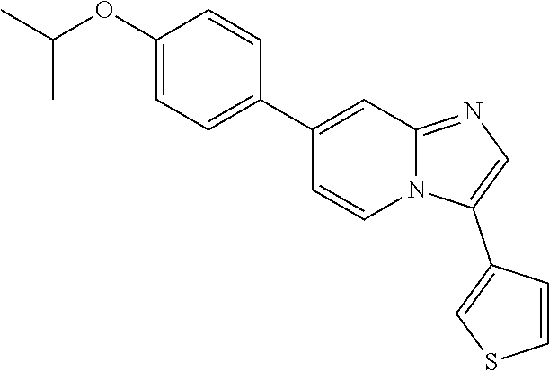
N12C(=NC=C1C1=CSC=C1)C=C(C1=CC=C(OC(C)C)C=C1)C=C2
